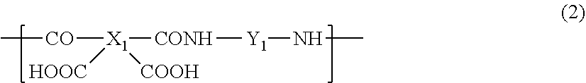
C[CO][X1]([CONH][Y1]NC)([HOOC])[COOH]
